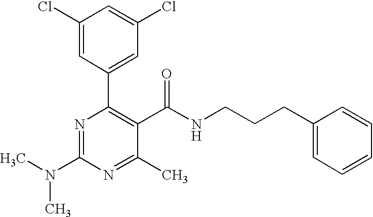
C1(Cl)=CC(C2=C(C(NCCCC3=CC=CC=C3)=O)C(C)=NC(N(C)C)=N2)=CC(Cl)=C1
